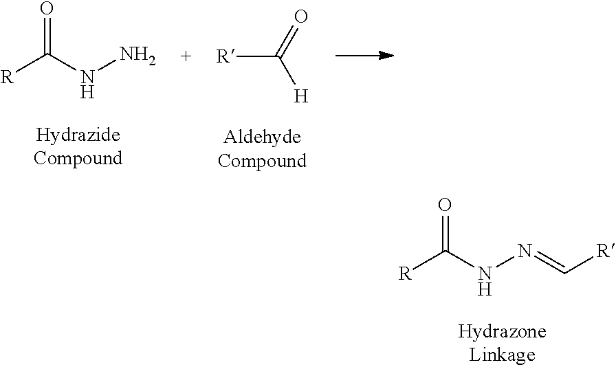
[R]C(NN)=O.[R]C(=O)[H].[R]C(NN=C[R])=O
